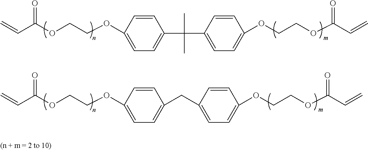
C1=C(OCCOC(C=C)=O)C=CC(C(C)(C2=CC=C(OCCOC(C=C)=O)C=C2)C)=C1.C1=C(OCCOC(C=C)=O)C=CC(CC2=CC=C(OCCOC(C=C)=O)C=C2)=C1
